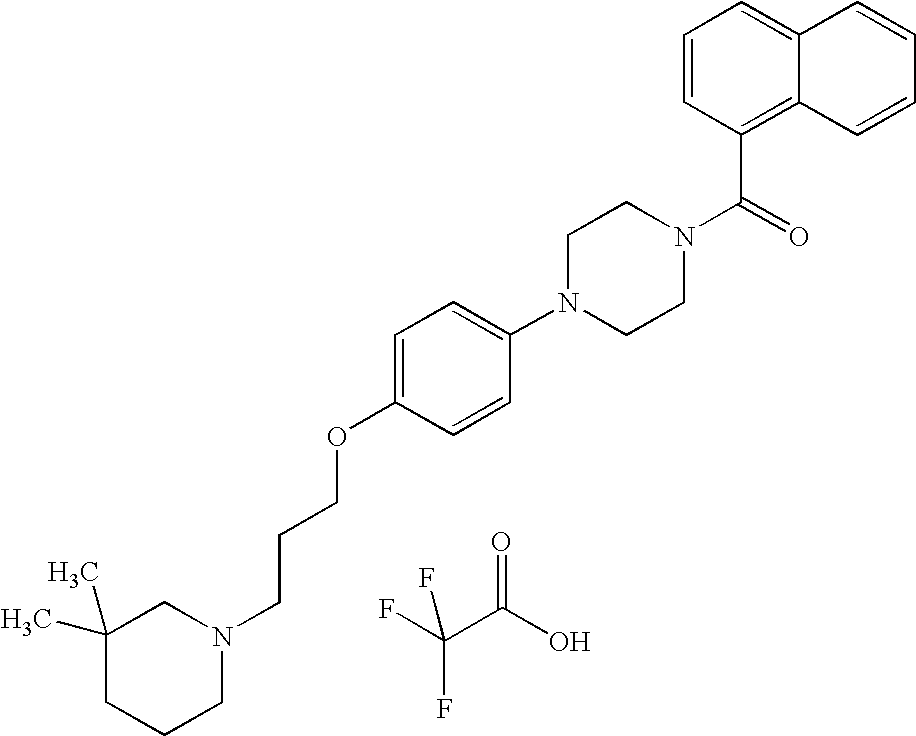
C(CCN1CC(C)(C)CCC1)OC1=CC=C(N2CCN(C(C3=C4C(=CC=C3)C=CC=C4)=O)CC2)C=C1.C(C(O)=O)(F)(F)F
